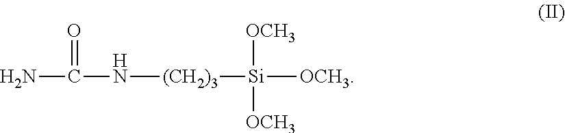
NC(=O)N[(CH2)3][Si]([OCH3])([OCH3])[OCH3]
